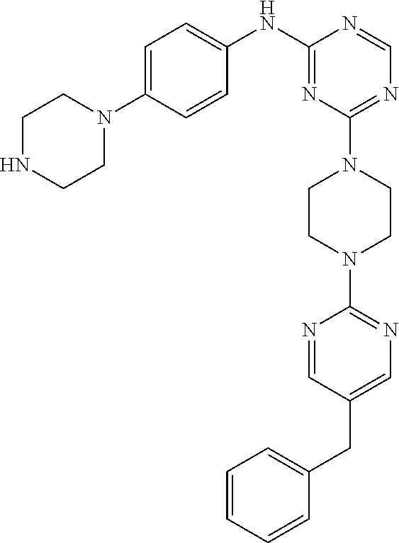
C1=CC=CC=C1CC1=CN=C(N2CCN(C3=NC=NC(NC4=CC=C(N5CCNCC5)C=C4)=N3)CC2)N=C1
